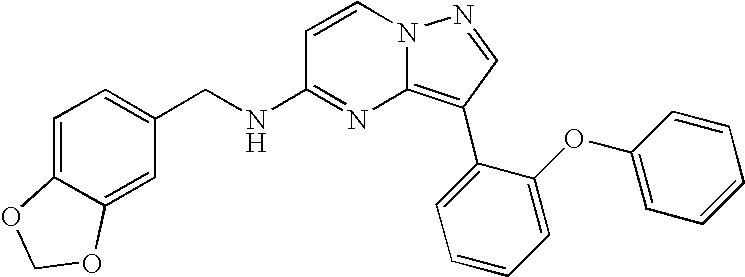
C1(CNC2=NC3=C(C4=CC=CC=C4OC4=CC=CC=C4)C=NN3C=C2)=CC=C2C(=C1)OCO2
